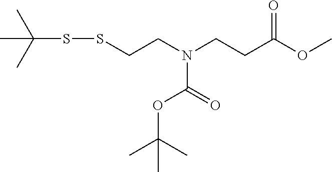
C(SSCCN(CCC(OC)=O)C(=O)OC(C)(C)C)(C)(C)C
